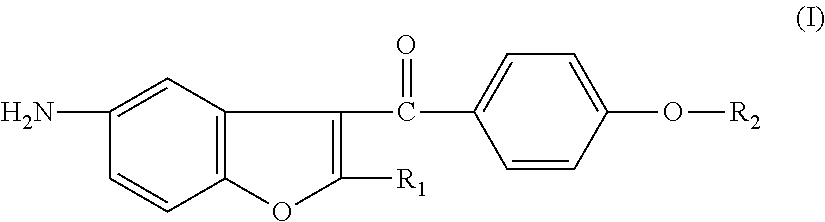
NC1=CC2=C(C=C1)OC([R1])=C2C(C1=CC=C(O[R2])C=C1)=O
